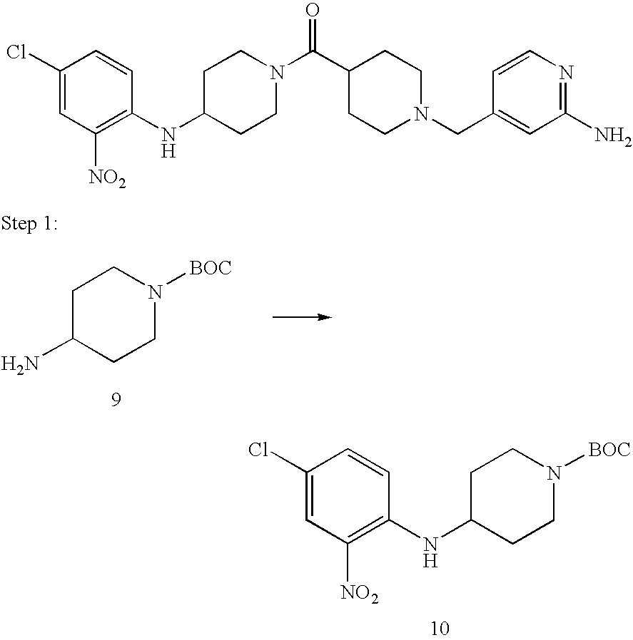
C1(Cl)=CC([NO2])=C(NC2CCN([BOC])CC2)C=C1.C1C(N)CCN([BOC])C1.C1=C(Cl)C=CC(NC2CCN(C(C3CCN(CC4=CC(N)=NC=C4)CC3)=O)CC2)=C1[NO2]
